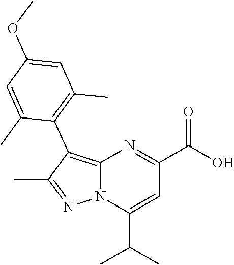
C12=C(C3=C(C)C=C(OC)C=C3C)C(C)=NN1C(C(C)C)=CC(C(O)=O)=N2
